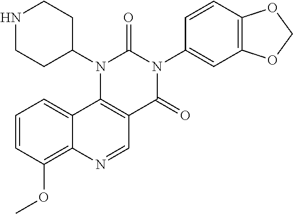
C1=CC(OC)=C2C(=C1)C1=C(C=N2)C(=O)N(C2=CC3=C(C=C2)OCO3)C(=O)N1C1CCNCC1
